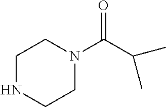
C1NCCN(C(=O)C(C)C)C1
